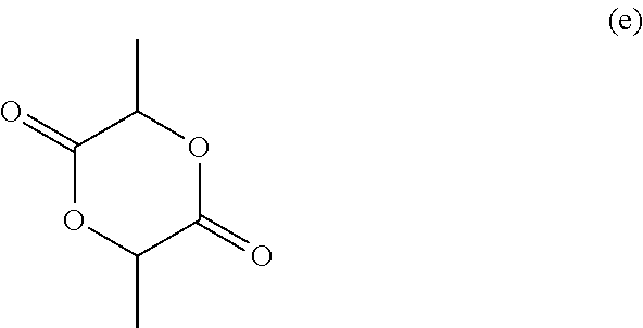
C1(=O)OC(C)C(=O)OC1C
